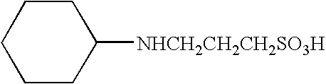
C1CCC([NHCH2CH2CH2SO3H])CC1
